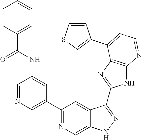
C1=NC=C(C2=NC=C3C(=C2)C(C2=NC4=C(N2)N=CC=C4C2=CSC=C2)=NN3)C=C1NC(=O)C1=CC=CC=C1
